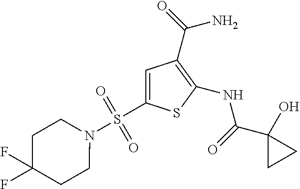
C1(NC(C2(O)CC2)=O)=C(C(=O)N)C=C(S(N2CCC(F)(F)CC2)(=O)=O)S1
